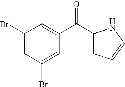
C1(C(C2=CC=CN2)=O)=CC(Br)=CC(Br)=C1
